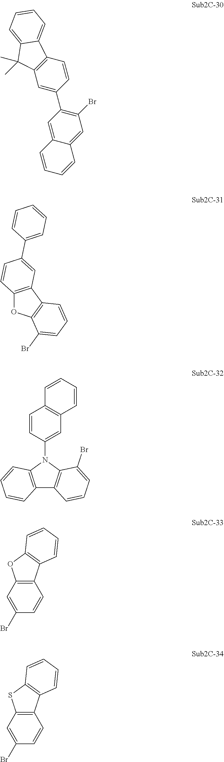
C1(Br)=C(C2=CC3=C(C=C2)C2=CC=CC=C2C3(C)C)C=C2C(=C1)C=CC=C2.C12=C(C3=C(O1)C(Br)=CC=C3)C=C(C1=CC=CC=C1)C=C2.C12=C(N(C3=CC4=C(C=C3)C=CC=C4)C3=C1C=CC=C3Br)C=CC=C2.C12=C(C=C(Br)C=C1)OC1=C2C=CC=C1.C12=C(C=C(Br)C=C1)SC1=C2C=CC=C1
